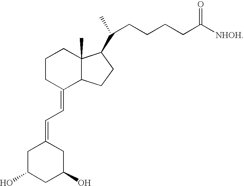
C1C(O)CC(O)CC1=CC=C1C2C(C)(CCC1)C(C(C)CCCCC([NHOH])=O)CC2
